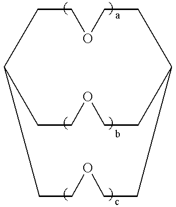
C1COCCC2CCOCCC1CCOCC2
